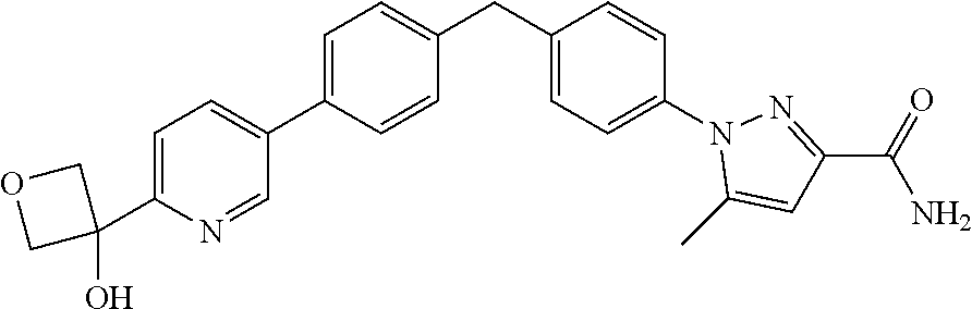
C1=C(C2=CC=C(C3(O)COC3)N=C2)C=CC(CC2=CC=C(N3C(C)=CC(C(=O)N)=N3)C=C2)=C1
